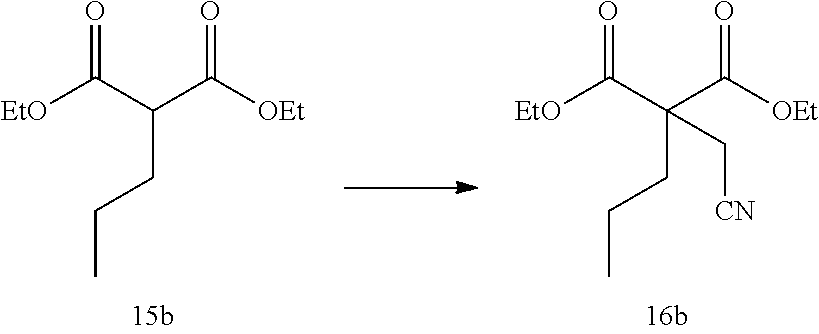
C(C([OEt])=O)(C([EtO])=O)(CCC)C[CN].C(C([OEt])=O)(C([EtO])=O)CCC
